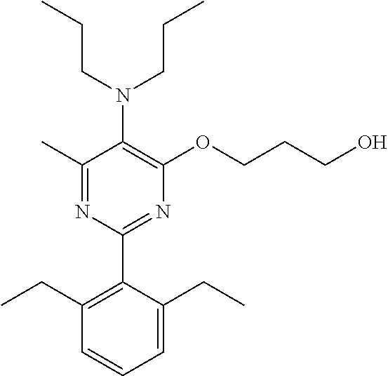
C1(C)=NC(C2=C(CC)C=CC=C2CC)=NC(OCCCO)=C1N(CCC)CCC
